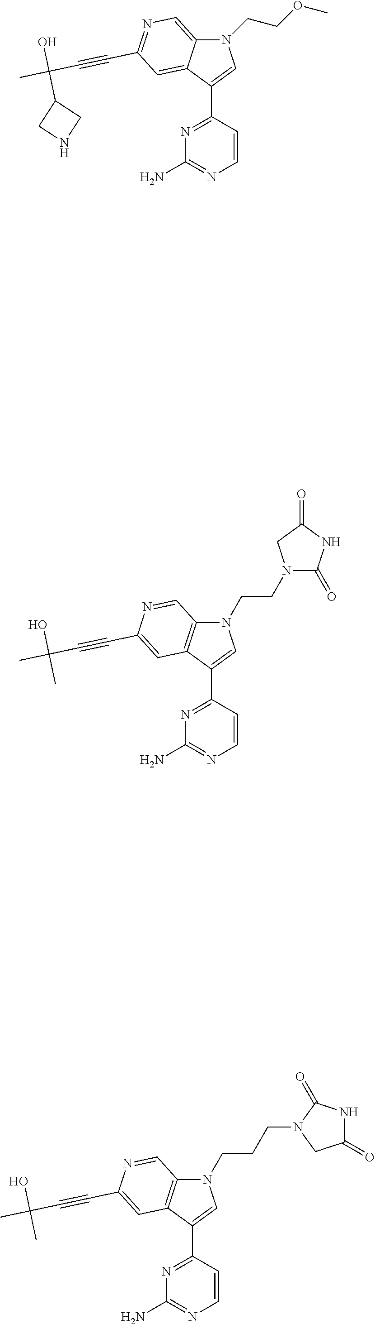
N1(CCOC)C2=CN=C(C#CC(C)(O)C3CNC3)C=C2C(C2=NC(N)=NC=C2)=C1.N1(CCN2C(=O)NC(=O)C2)C2=C(C(C3=NC(N)=NC=C3)=C1)C=C(C#CC(C)(O)C)N=C2.N1(CCCN2CC(=O)NC2=O)C2=C(C(C3=NC(N)=NC=C3)=C1)C=C(C#CC(C)(O)C)N=C2
